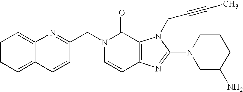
C1=CC(CN2C=CC3=C(C2=O)N(CC#CC)C(N2CC(N)CCC2)=N3)=NC2=CC=CC=C12
